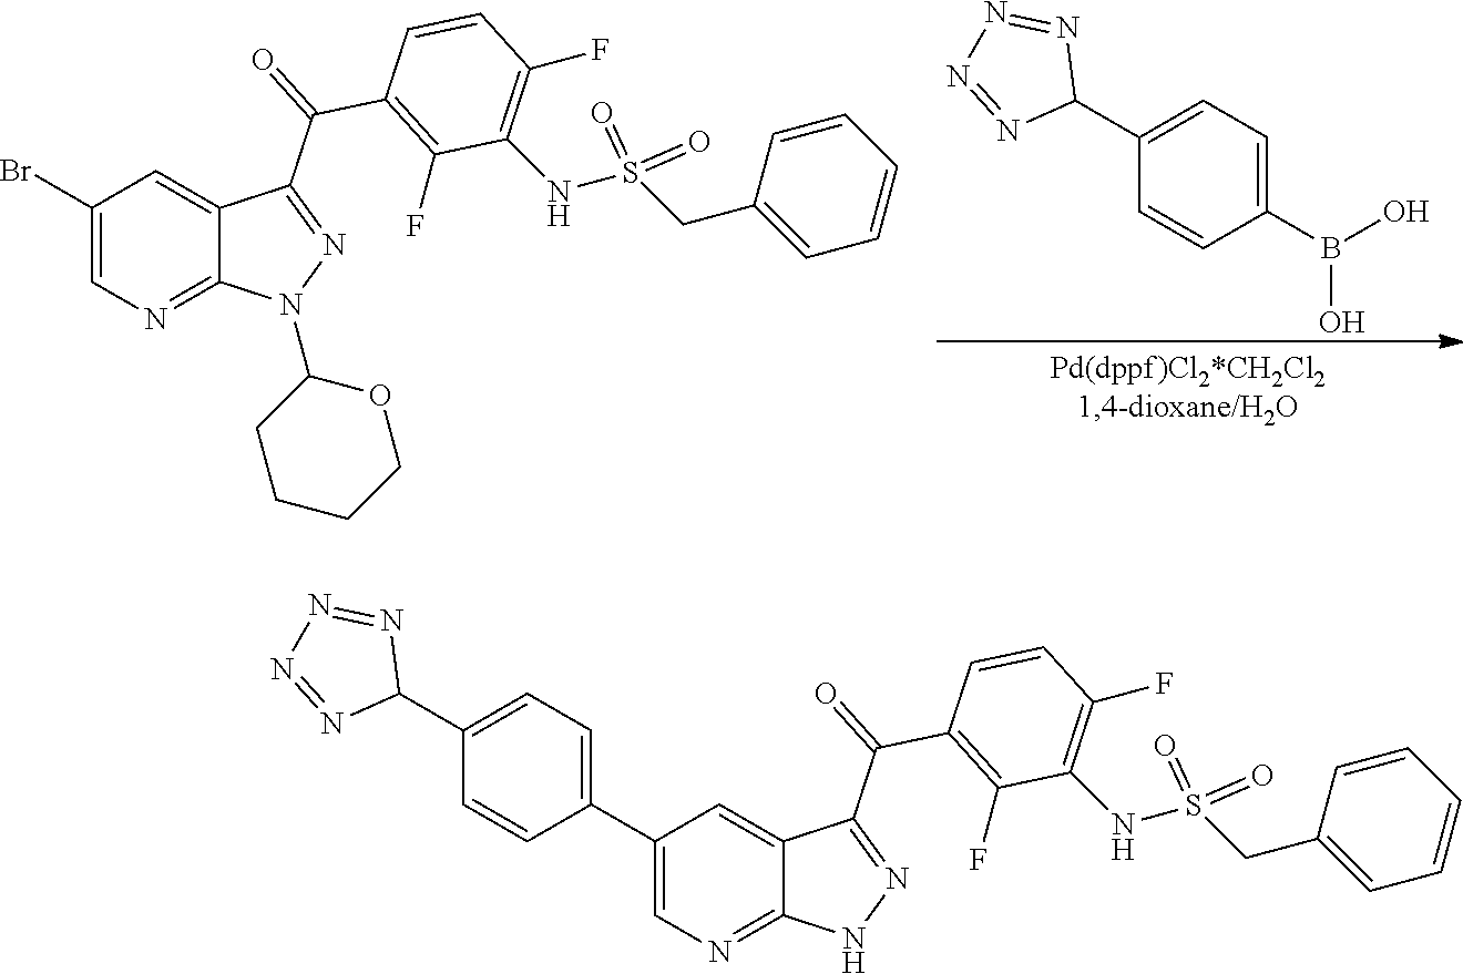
N1=C(C(C2=C(F)C(NS(CC3=CC=CC=C3)(=O)=O)=C(F)C=C2)=O)C2=CC(Br)=CN=C2N1C1CCCCO1.C1(B(O)O)=CC=C(C2N=NN=N2)C=C1.N1=C(C(C2=C(F)C(NS(CC3=CC=CC=C3)(=O)=O)=C(F)C=C2)=O)C2=CC(C3=CC=C(C4N=NN=N4)C=C3)=CN=C2N1
